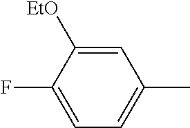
C1=C(F)C([EtO])=CC(C)=C1
